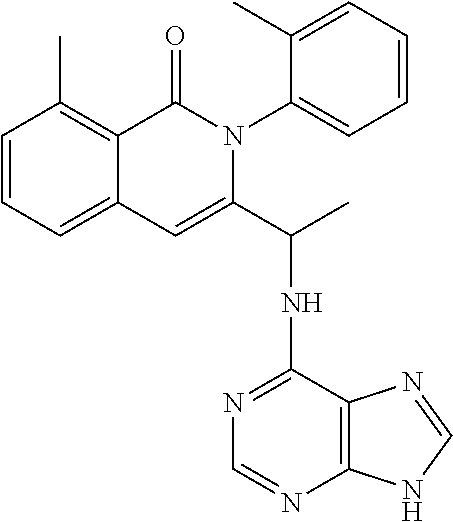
C1=CC=C2C(=C1C)C(=O)N(C1=CC=CC=C1C)C(C(NC1=NC=NC3=C1N=CN3)C)=C2
